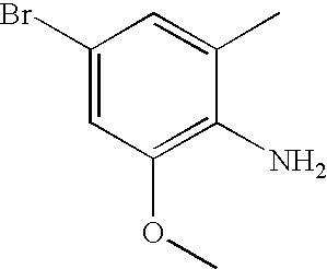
C1(Br)=CC(OC)=C(N)C(C)=C1
